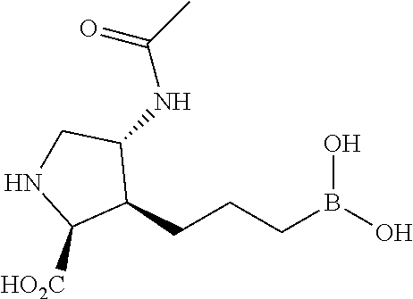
C1(CCCB(O)O)C(NC(C)=O)CNC1[HO2C]
